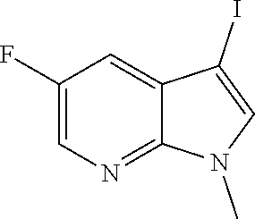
C1(F)=CN=C2C(=C1)C(I)=CN2C
